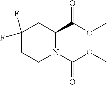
C1(F)(F)CCN(C(OC)=O)C(C(OC)=O)C1
